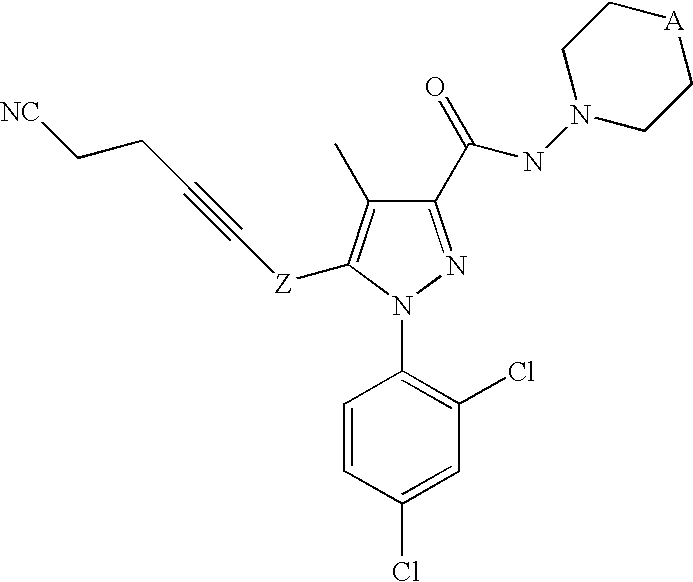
C1(C(=O)NN2CC[A]CC2)=NN(C2=C(Cl)C=C(Cl)C=C2)C([Z]C#CCC[NC])=C1C
